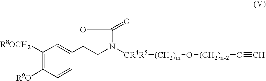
C1([R8OCH2])=C([R9O])C=CC(C2OC(=O)N([CR4R5][(CH2)m]O[(CH2)n-2]C#C)C2)=C1
